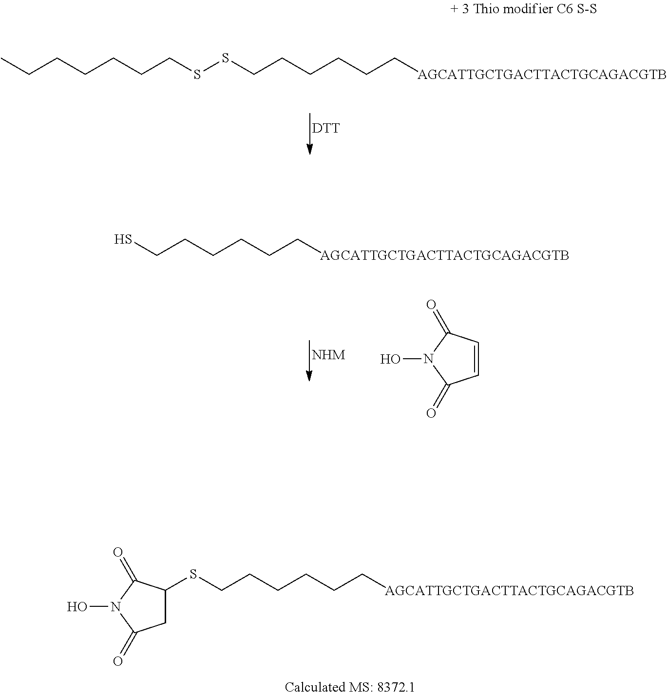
S(CCCCCC[AGCATTGCTGACTTACTGCAGACGTB])C1CC(=O)N(O)C1=O.[DTT].CCCCCCCSSCCCCCC[AGCATTGCTGACTTACTGCAGACGTB].[NHM].SCCCCCC[AGCATTGCTGACTTACTGCAGACGTB].C1=CC(=O)N(O)C1=O
